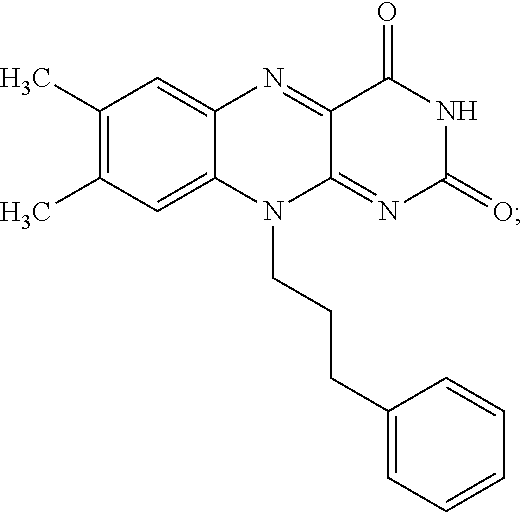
C1(C)=C(C)C=C2C(=C1)N=C1C(=NC(=O)NC1=O)N2CCCC1=CC=CC=C1
